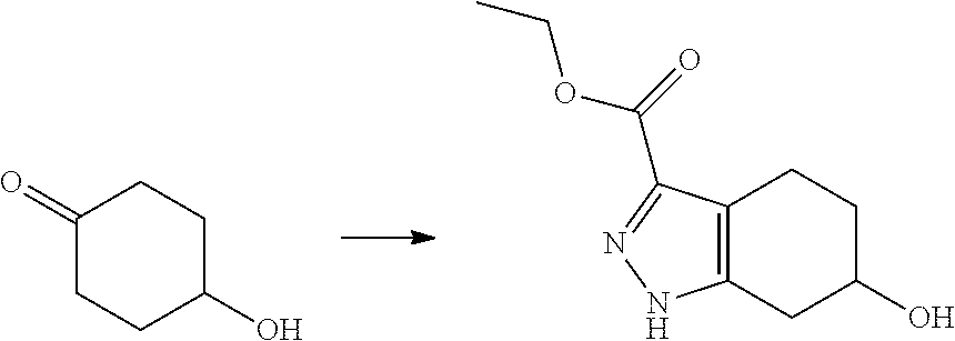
C1(=O)CCC(O)CC1.C12=C(CC(O)CC1)NN=C2C(OCC)=O
